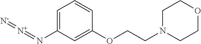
C1=C(N=[N+]=[N-])C=C(OCCN2CCOCC2)C=C1
